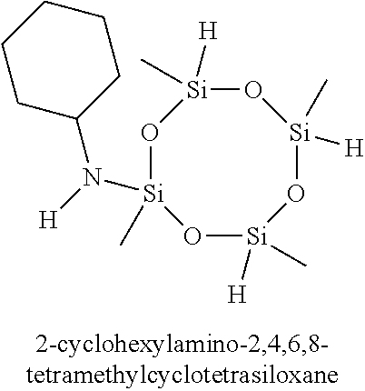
O1[Si](C)([H])O[Si](C)(N([H])C2CCCCC2)O[Si]([H])(C)O[Si]1(C)[H]
